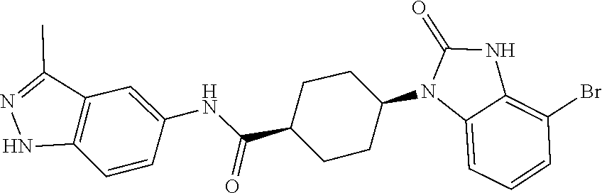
O=C1NC2=C(Br)C=CC=C2N1C1CCC(C(NC2=CC3=C(C=C2)NN=C3C)=O)CC1
